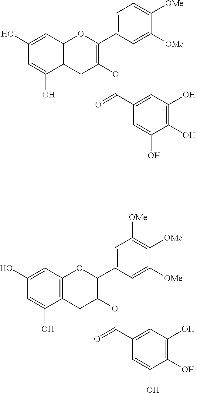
C1(O)=CC2=C(C(O)=C1)CC(OC(C1=CC(O)=C(O)C(O)=C1)=O)=C(C1=CC=C([OMe])C([OMe])=C1)O2.C1(O)=CC2=C(C(O)=C1)CC(OC(C1=CC(O)=C([OH])C(O)=C1)=O)=C(C1=CC([OMe])=C([OMe])C([OMe])=C1)O2
